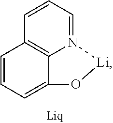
N12=CC=CC3=C1C(=CC=C3)O[Li]2
